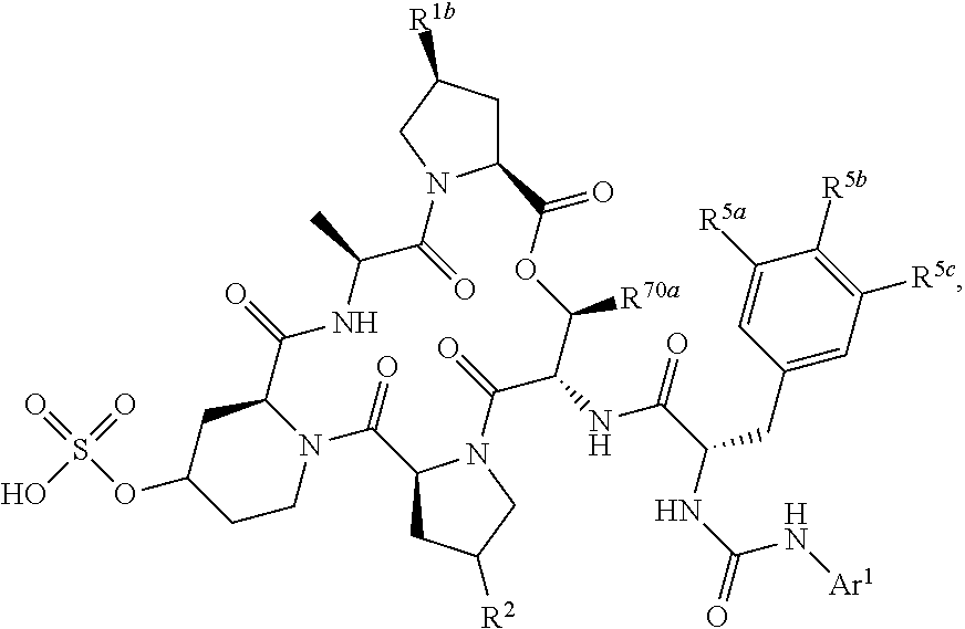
O=S(OC1CCN2C(C1)C(=O)NC(C)C(=O)N1C(CC([R1b])C1)C(=O)OC([R70a])C(NC(C(NC(=O)N[Ar1])CC1=CC([R5c])=C([R5b])C([R5a])=C1)=O)C(=O)N1C(CC([R2])C1)C2=O)(=O)O
